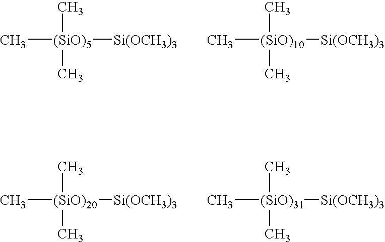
[(SiO)5](C)([Si(OCH3)3])(C)C.[(SiO)10](C)([Si(OCH3)3])(C)C.[(SiO)20](C)([Si(OCH3)3])(C)C.[(SiO)31](C)([Si(OCH3)3])(C)C
